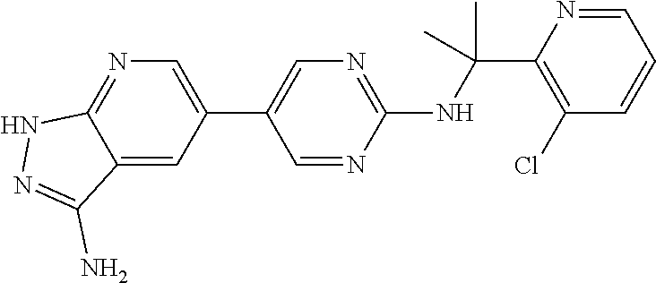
N(C(C1=C(Cl)C=CC=N1)(C)C)C1=NC=C(C2=CN=C3C(=C2)C(N)=NN3)C=N1
